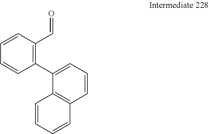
C1=CC(C2=CC=CC3=C2C=CC=C3)=C(C=O)C=C1
